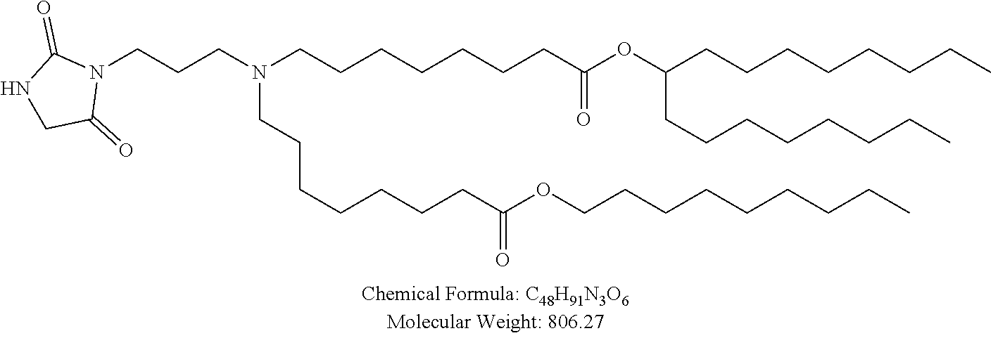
N1(CCCN(CCCCCCCC(OC(CCCCCCCC)CCCCCCCC)=O)CCCCCCCC(OCCCCCCCCC)=O)C(=O)NCC1=O
